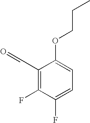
C1(C=O)=C(F)C(F)=CC=C1OCCC
